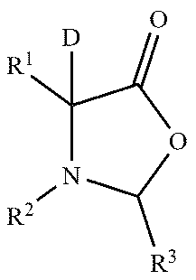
C1([R1])([D])N([R2])C([R3])OC1=O
